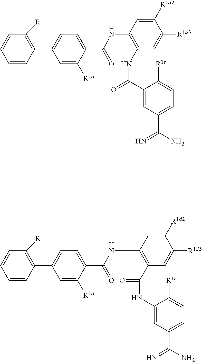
C1=C(C2=C([R])C=CC=C2)C=C([R1a])C(C(NC2=C(NC(=O)C3=CC(C(N)=N)=CC=C3[R1e])C=C([R1d3])C([R1d2])=C2)=O)=C1.C1=C(C2=C([R])C=CC=C2)C=C([R1a])C(C(NC2=C(C(NC3=CC(C(N)=N)=CC=C3[R1e])=O)C=C([R1d3])C([R1d2])=C2)=O)=C1
